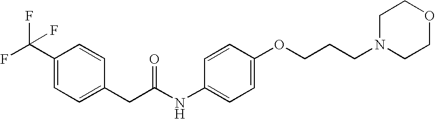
C1(C(F)(F)F)=CC=C(CC(NC2=CC=C(OCCCN3CCOCC3)C=C2)=O)C=C1
